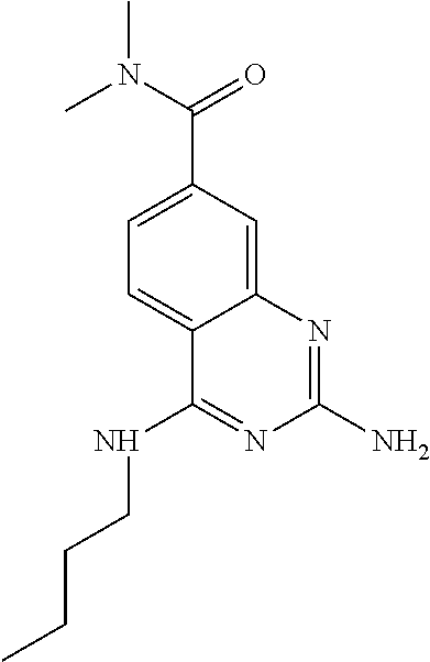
C(C1=CC=C2C(=C1)N=C(N)N=C2NCCCC)(=O)N(C)C
